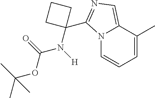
N12C=CC=C(C)C1=CN=C2C1(N([H])C(=O)OC(C)(C)C)CCC1
